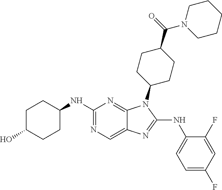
N1=C(NC2CCC(O)CC2)N=C2C(=C1)N=C(NC1=CC=C(F)C=C1F)N2C1CCC(C(=O)N2CCCCC2)CC1
